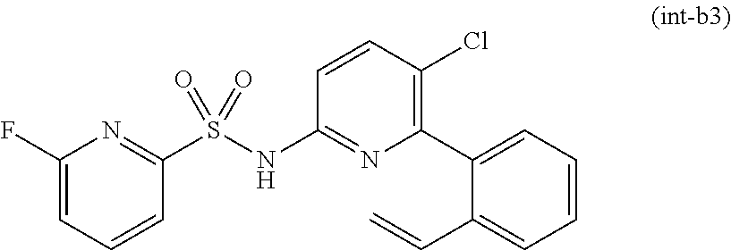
C1(F)=CC=CC(S(NC2=NC(C3=CC=CC=C3C=C)=C(Cl)C=C2)(=O)=O)=N1
